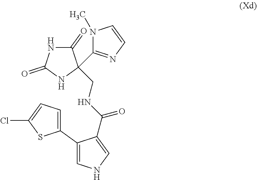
C1(=O)NC(=O)NC1(CNC(=O)C1=CNC=C1C1=CC=C(Cl)S1)C1=NC=CN1C
